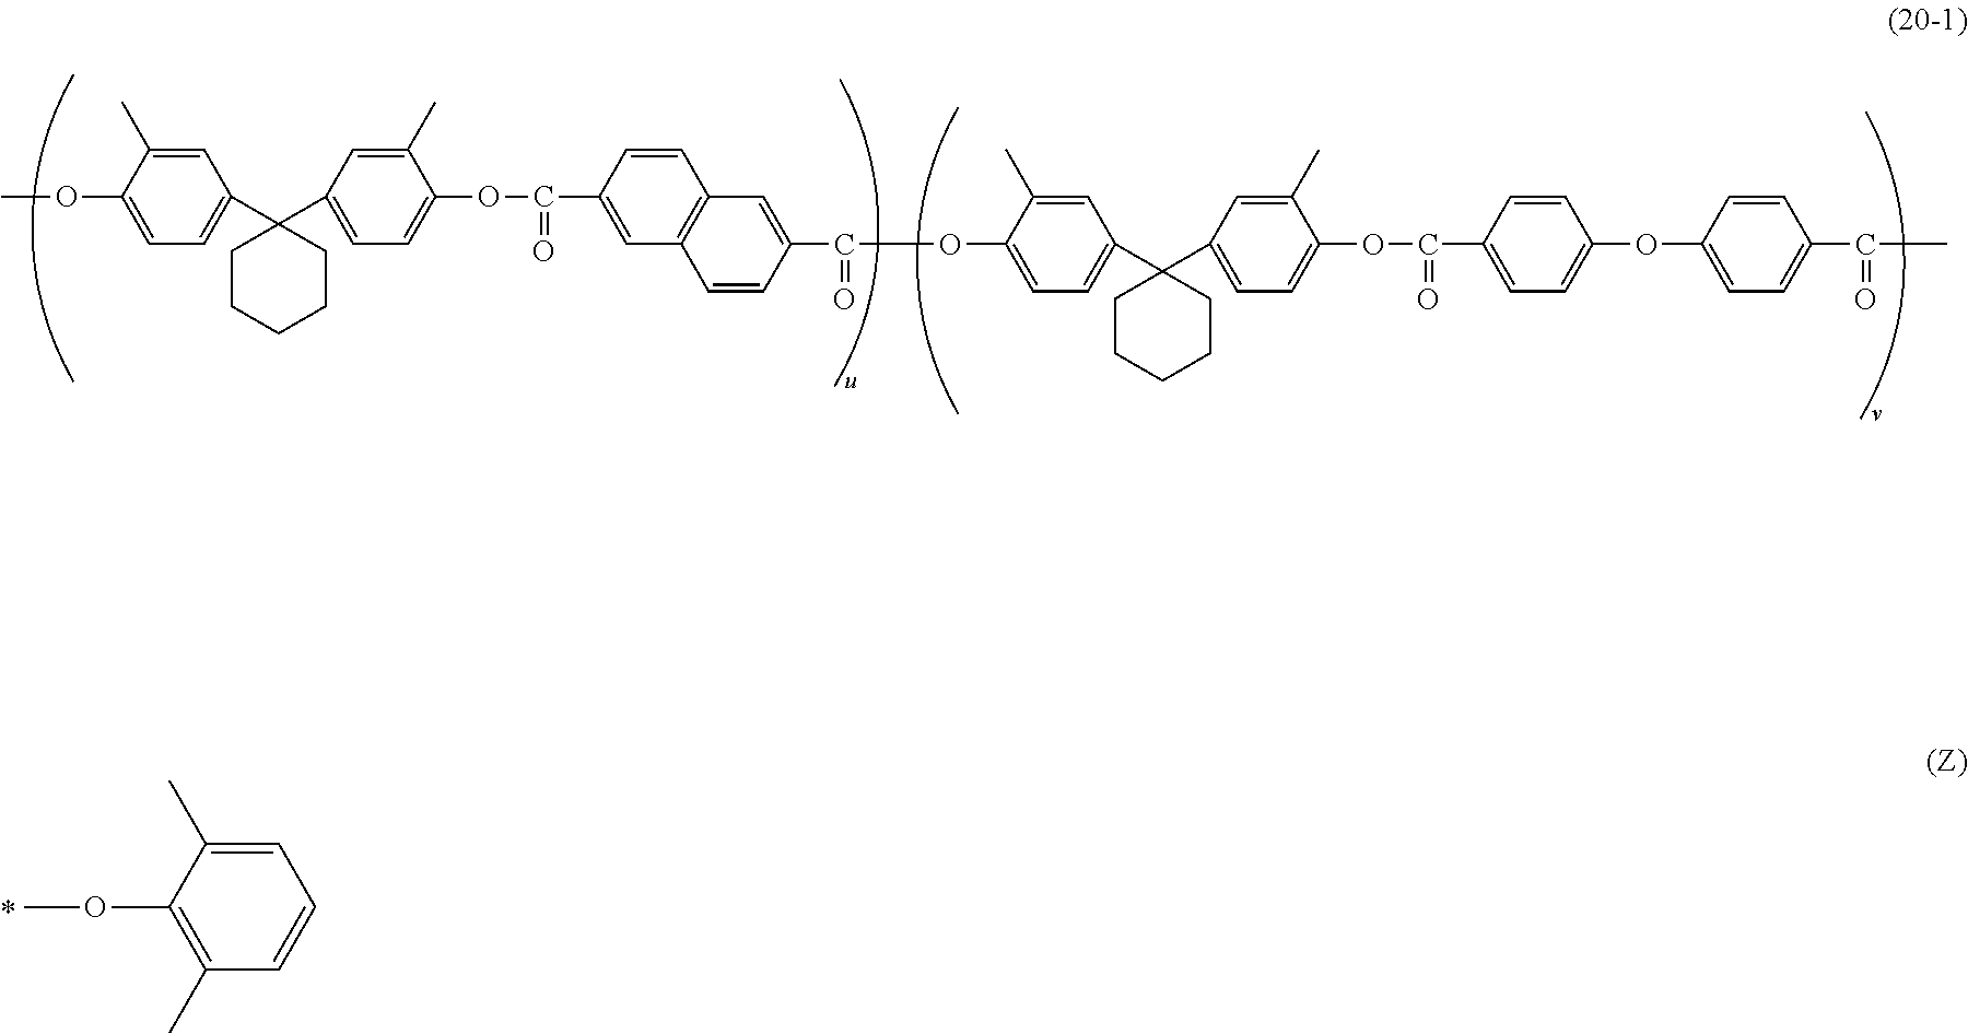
C1=C(C)C(OC)=CC=C1C1(C2=CC=C(OC(=O)C3=CC4=C(C=C3)C=C(C(=O)OC3=CC=C(C5(C6=CC=C(OC(=O)C7=CC=C(OC8=CC=C(C(=O)C)C=C8)C=C7)C(C)=C6)CCCCC5)C=C3C)C=C4)C(C)=C2)CCCCC1.C1=C(C)C(OC)=C(C)C=C1
